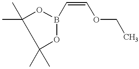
C(=COCC)B1OC(C)(C)C(C)(C)O1
